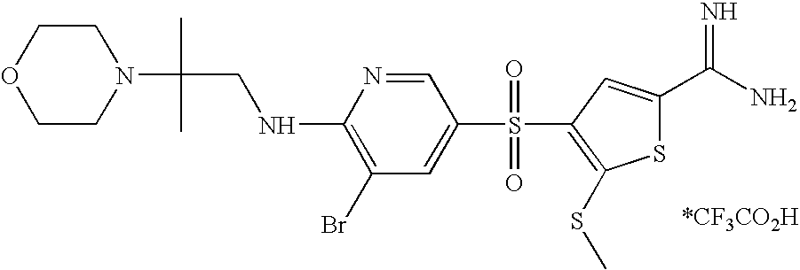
C1COCCN1C(C)(C)CNC1=C(Br)C=C(S(=O)(=O)C2=C(SC)SC(C(N)=N)=C2)C=N1
